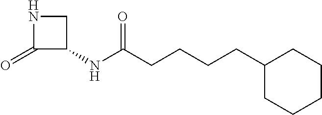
N1C(=O)C(NC(CCCCC2CCCCC2)=O)C1
